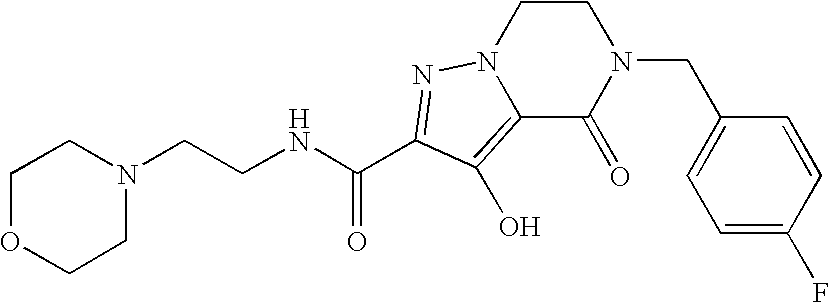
N(CCN1CCOCC1)C(C1=NN2CCN(CC3=CC=C(F)C=C3)C(=O)C2=C1O)=O
